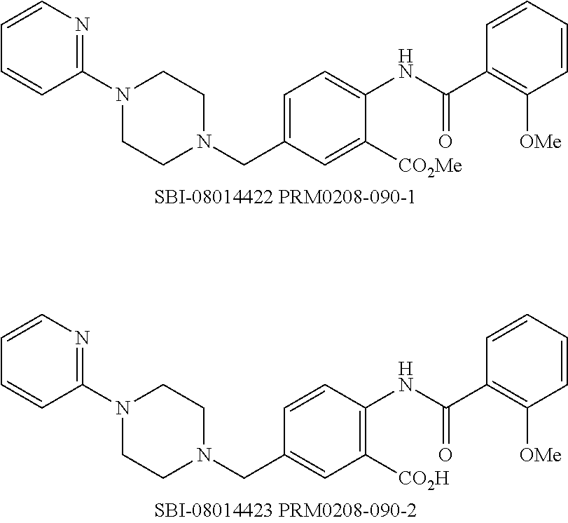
C(N1CCN(C2=NC=CC=C2)CC1)C1=CC=C(NC(=O)C2=C([OMe])C=CC=C2)C([CO2Me])=C1.C(N1CCN(C2=NC=CC=C2)CC1)C1=CC([CO2H])=C(NC(=O)C2=C([OMe])C=CC=C2)C=C1
